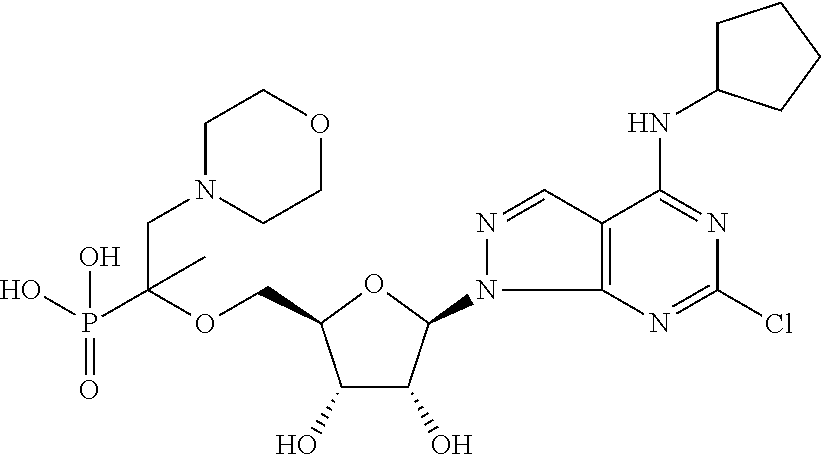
C(OCC1C(O)C(O)C(N2C3=C(C=N2)C(NC2CCCC2)=NC(Cl)=N3)O1)(P(O)(=O)O)(CN1CCOCC1)C
